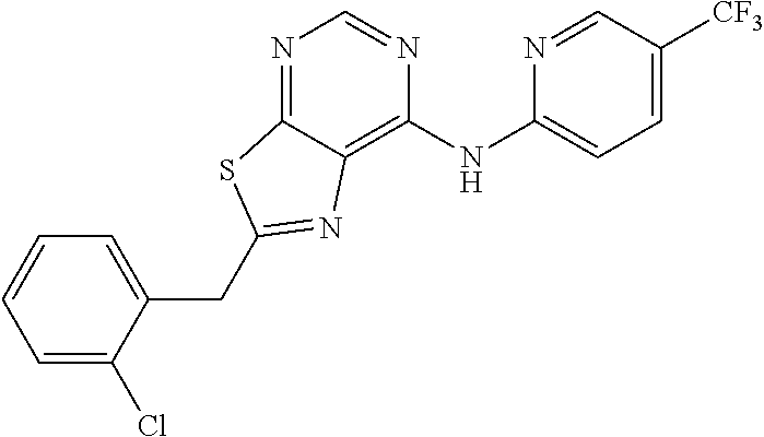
C1=CC=C(Cl)C(CC2=NC3=C(NC4=CC=C([CF3])C=N4)N=CN=C3S2)=C1
